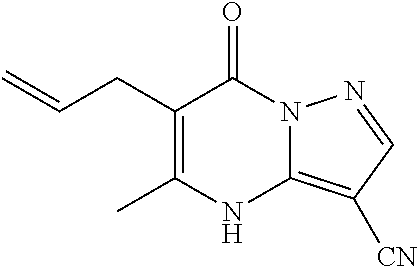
C1(CC=C)=C(C)NC2=C([CN])C=NN2C1=O
